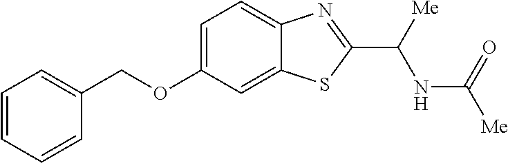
C1=CC=CC(COC2=CC=C3C(=C2)SC(C([Me])NC(=O)[Me])=N3)=C1
